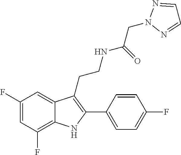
C1(F)=CC(F)=C2C(=C1)C(CCNC(CN1N=CC=N1)=O)=C(C1=CC=C(F)C=C1)N2
